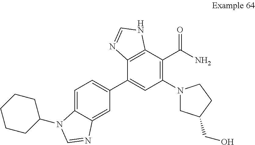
C1=C2C(=CC(C3=CC(N4CC(CO)CC4)=C(C(N)=O)C4=C3N=CN4)=C1)N=CN2C1CCCCC1
